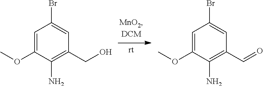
C1=C(OC)C(N)=C(CO)C=C1Br.C1=C(OC)C(N)=C(C=O)C=C1Br
